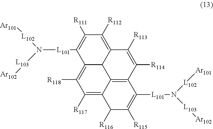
C12=C([R118])C([R117])=C3C4=C(C([R114])=C([R113])C(=C([R112])C([R111])=C1[L101]N([L102][Ar101])[L103][Ar102])C24)C([L101]N([L102][Ar101])[L103][Ar102])=C([R115])C3[R116]
